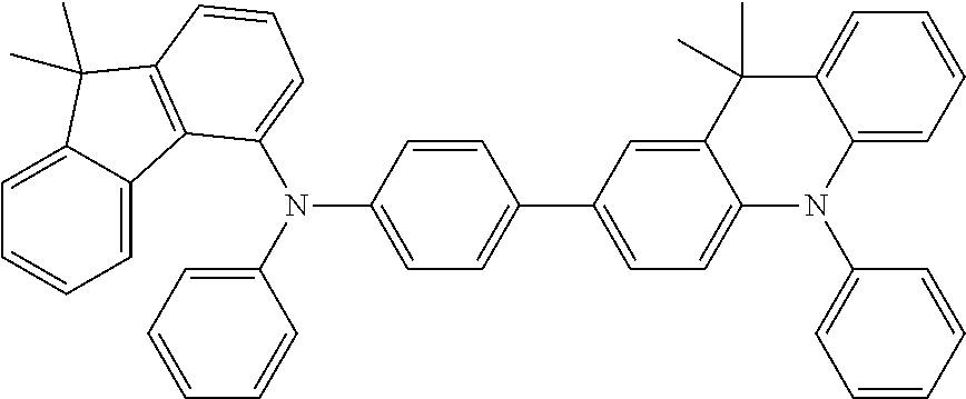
N(C1=CC=CC=C1)(C1=CC=C(C2=CC=C3C(=C2)C(C)(C)C2=CC=CC=C2N3C2=CC=CC=C2)C=C1)C1=CC=CC2=C1C1=CC=CC=C1C2(C)C
